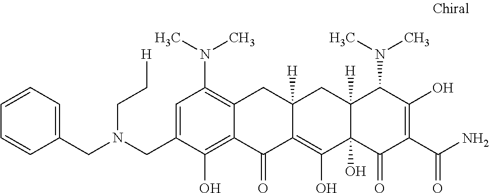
C1=C(CN(CC2=CC=CC=C2)CC[H])C(O)=C2C(=C1N(C)C)CC1([H])C(=C(O)C3(O)C([H])(C1)C(N(C)C)C(O)=C(C(N)=O)C3=O)C2=O
